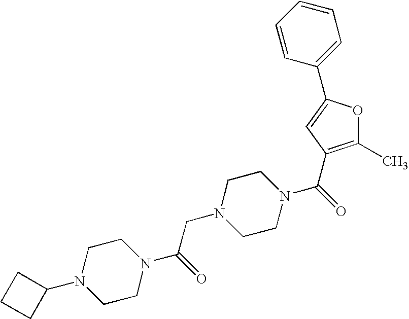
C1(C)=C(C(=O)N2CCN(CC(N3CCN(C4CCC4)CC3)=O)CC2)C=C(C2=CC=CC=C2)O1
